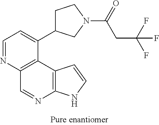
C1=NC2=C(C(C3CCN(C(=O)CC(F)(F)F)C3)=C1)C1=C(N=C2)NC=C1
